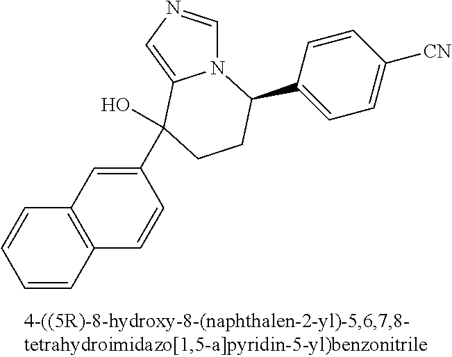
N12C=NC=C1C(O)(C1=CC3=C(C=C1)C=CC=C3)CCC2C1=CC=C([CN])C=C1
